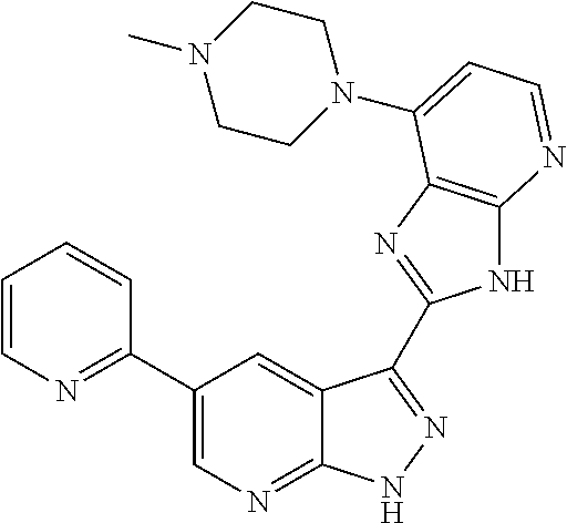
C1(C2=NC=CC=C2)=CN=C2C(=C1)C(C1=NC3=C(N1)N=CC=C3N1CCN(C)CC1)=NN2
